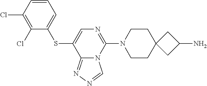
C1=C(SC2=CC=CC(Cl)=C2Cl)C2=NN=CN2C(N2CCC3(CC2)CC(N)C3)=N1
